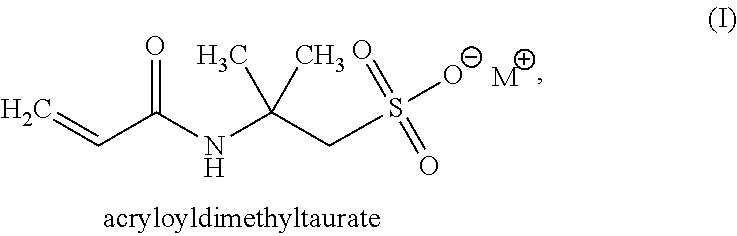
C=CC(NC(CS([O-])(=O)=O)(C)C)=O.[M]
